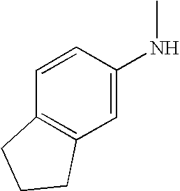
C1=C(NC)C=CC2=C1CCC2
